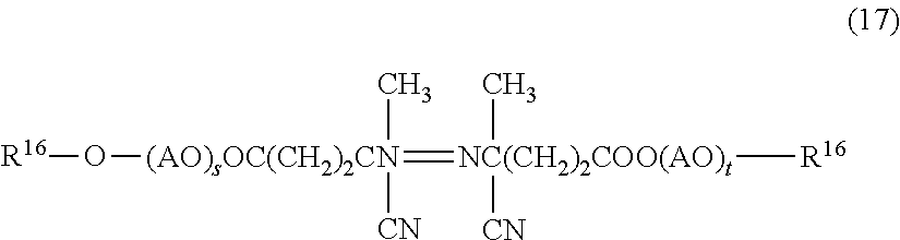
[(AO)sOC(CH2)2CN](=[NC(CH2)2COO(AO)t](C)([CN])[R16])(C)([CN])O[R16]
